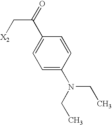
C1=C(N(CC)CC)C=CC(C(=O)C[X2])=C1
